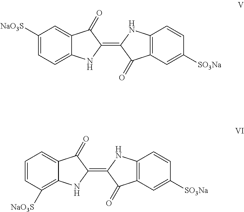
C1(=C2C(=O)C3=C(N2)C=CC([SO3Na])=C3)C(=O)C2=CC([NaO3S])=CC=C2N1.C1(=C2C(=O)C3=C(N2)C=CC([SO3Na])=C3)C(=O)C2=CC=CC([NaO3S])=C2N1
